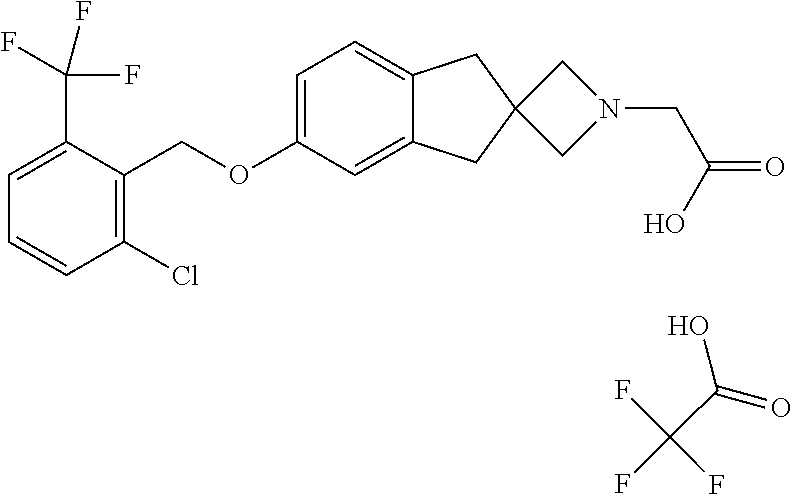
C1=C(C(F)(F)F)C(COC2=CC=C3C(=C2)CC2(C3)CN(CC(=O)O)C2)=C(Cl)C=C1.C(C(=O)O)(F)(F)F
